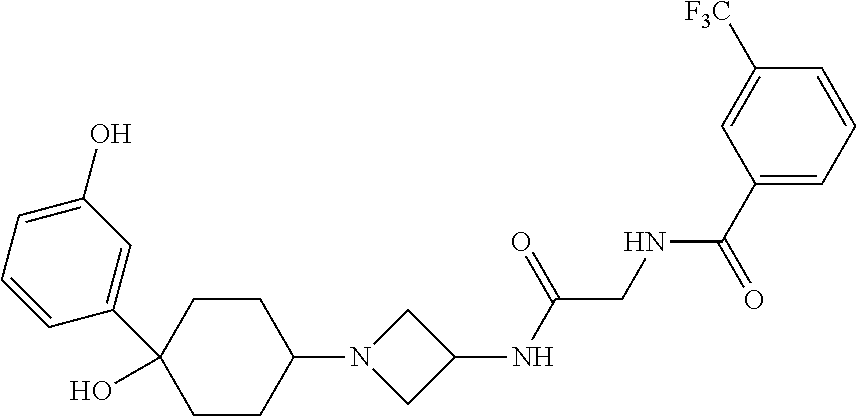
OC1(C2=CC(O)=CC=C2)CCC(N2CC(NC(CNC(=O)C3=CC=CC([F3C])=C3)=O)C2)CC1
